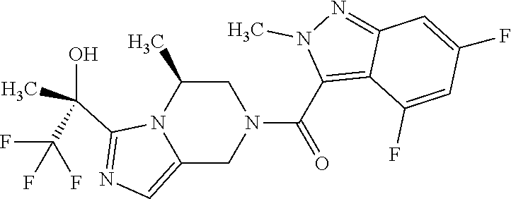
C1C(C)N2C(=CN=C2C(O)(C)C(F)(F)F)CN1C(C1=C2C(=NN1C)C=C(F)C=C2F)=O
